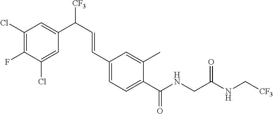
N(C(C1=CC=C(C=CC([CF3])C2=CC(Cl)=C(F)C(Cl)=C2)C=C1C)=O)CC(=O)NC[CF3]
